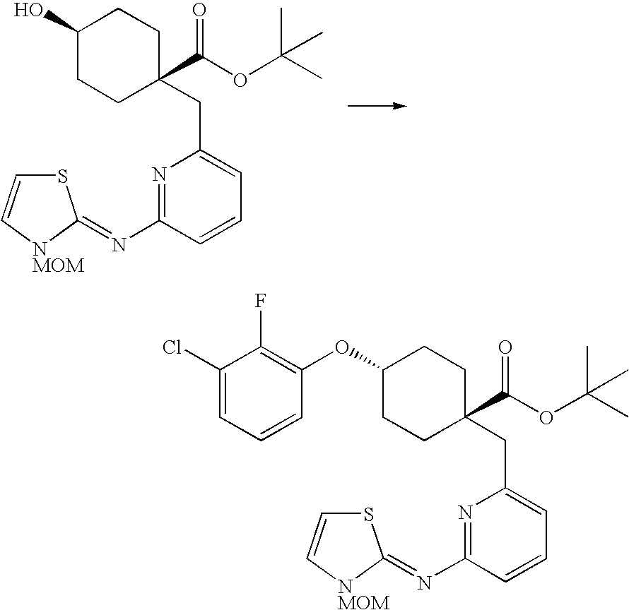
C(C1=CC=CC(N=C2SC=C[NMOM]2)=N1)C1(C(OC(C)(C)C)=O)CCC(O)CC1.C(C1=CC=CC(N=C2SC=C[NMOM]2)=N1)C1(C(OC(C)(C)C)=O)CCC(OC2=C(F)C(Cl)=CC=C2)CC1
